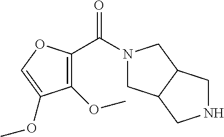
N1(C(C2=C(OC)C(OC)=CO2)=O)CC2C(C1)CNC2
